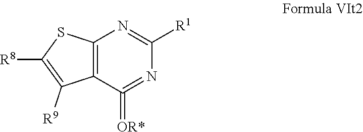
C12=C(C(=[OR*])=NC([R1])=N1)C([R9])=C([R8])S2
